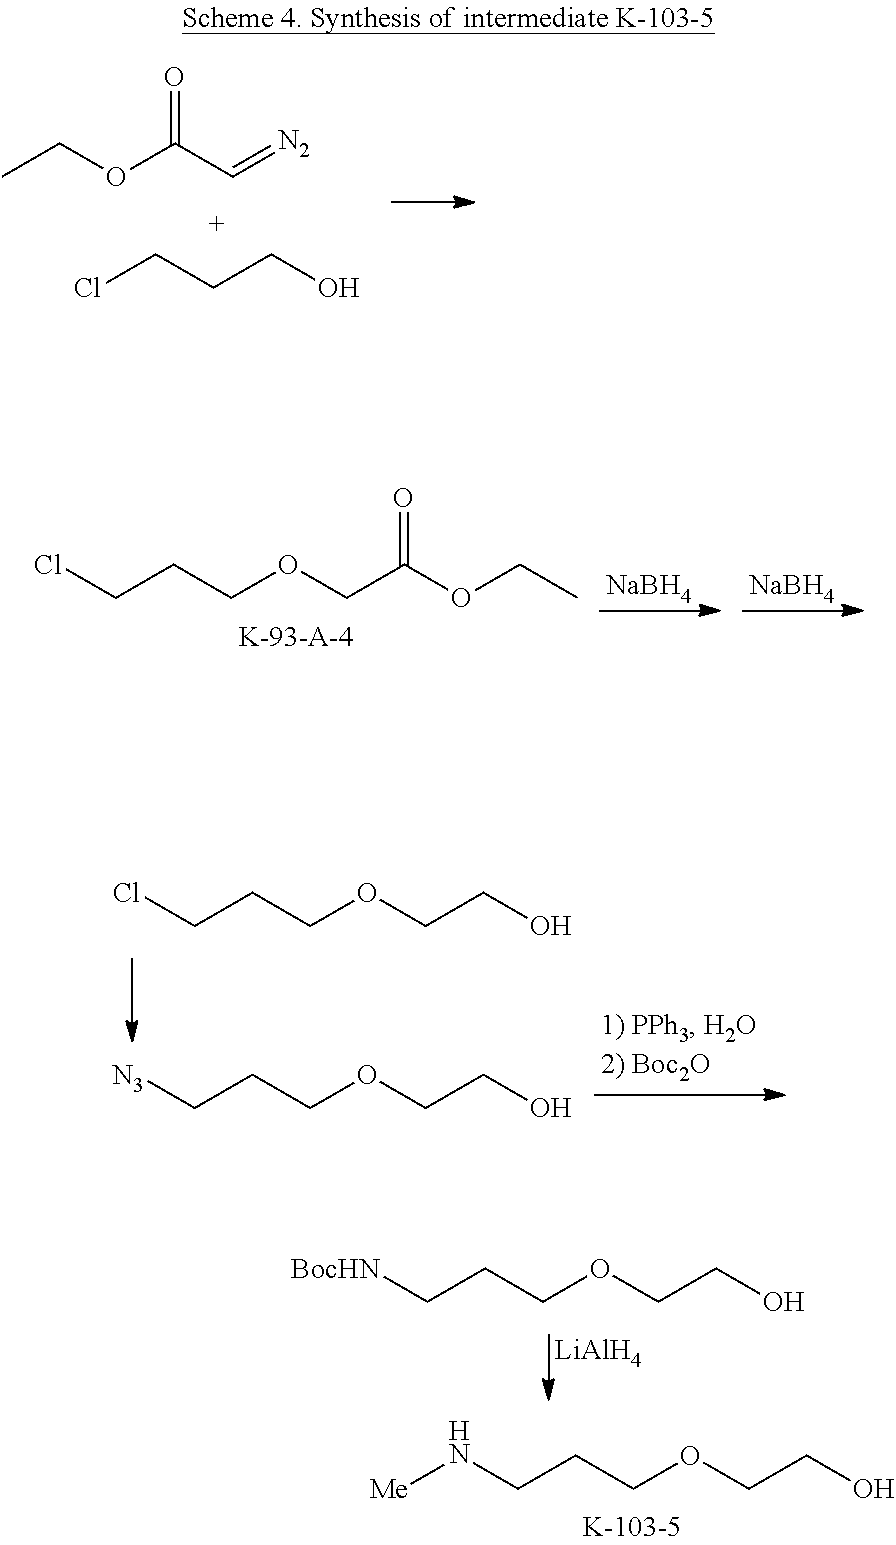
CCOC(C=[N2])=O.ClCCCO.ClCCCOCC(OCC)=O.[NaBH4].[NaBH4].ClCCCOCCO.[N3]CCCOCCO.[LiAlH4].[Me]NCCCOCCO.[BocHN]CCCOCCO
